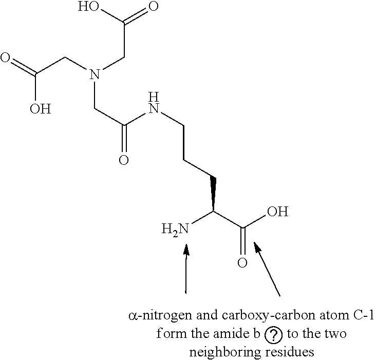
NC(C(O)=O)CCCNC(CN(CC(=O)O)CC(=O)O)=O
